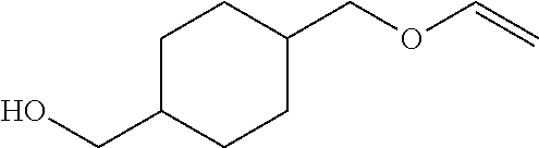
C1(COC=C)CCC(CO)CC1
